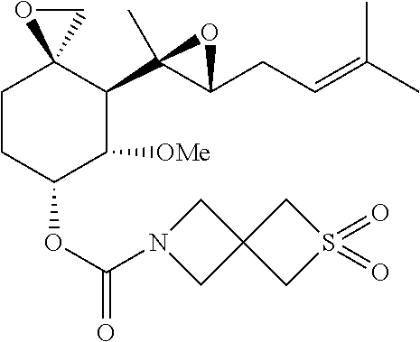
C1CC(OC(=O)N2CC3(C2)CS(=O)(=O)C3)C([OMe])C(C2(C)C(CC=C(C)C)O2)C12OC2
